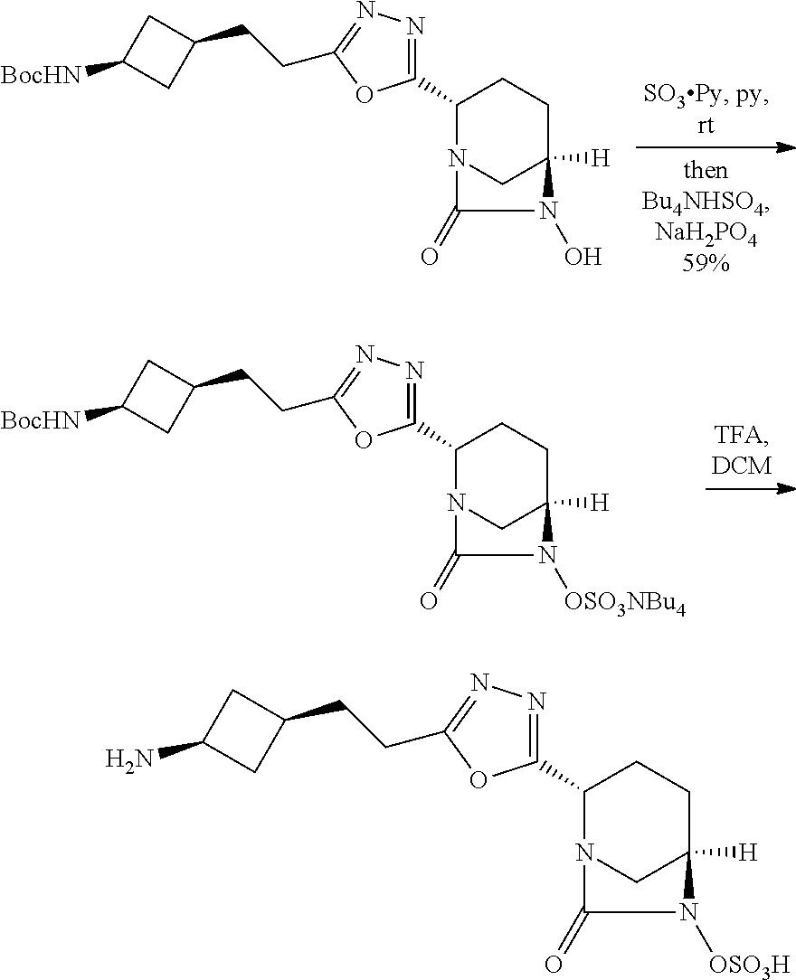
C1(C2=NN=C(CCC3CC([BocHN])C3)O2)N2CC([H])(CC1)N(O)C2=O.C1(C2=NN=C(CCC3CC([BocHN])C3)O2)N2CC([H])(CC1)N([OSO3NBu4])C2=O.C1(C2=NN=C(CCC3CC(N)C3)O2)N2CC([H])(CC1)N([OSO3H])C2=O
